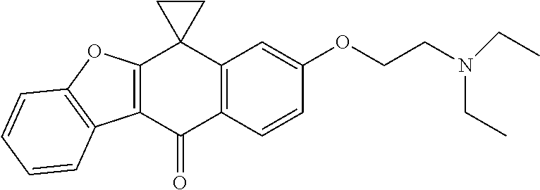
C12=C(C=CC(OCCN(CC)CC)=C1)C(=O)C1=C(C23CC3)OC2=C1C=CC=C2
